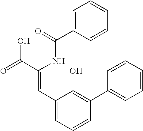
C1=C(C(=O)NC(C(=O)O)=CC2=CC=CC(C3=CC=CC=C3)=C2O)C=CC=C1
